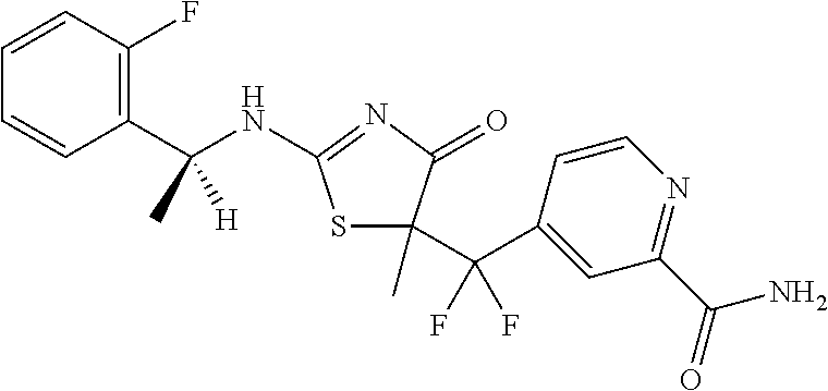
C1=CC(C(NC2=NC(=O)C(C(C3=CC(C(N)=O)=NC=C3)(F)F)(C)S2)(C)[H])=C(F)C=C1
